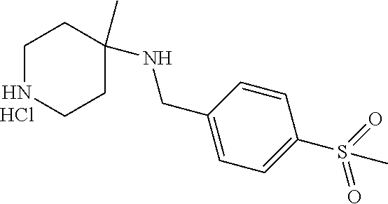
C1NCCC(NCC2=CC=C(S(=O)(=O)C)C=C2)(C)C1.Cl
